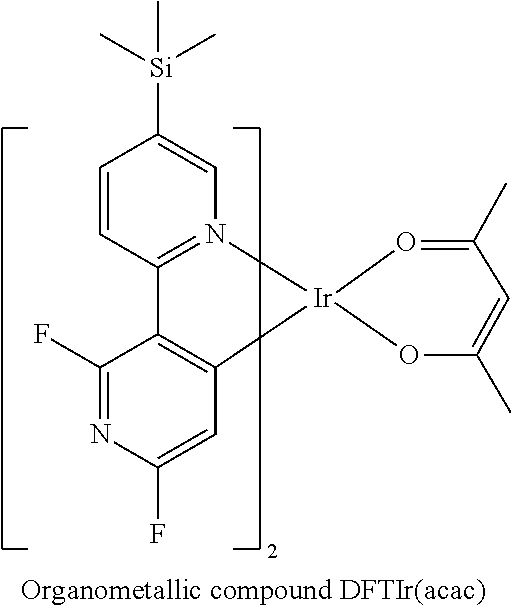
[Ir]12(N3=C(C=CC([Si](C)(C)C)=C3)C3=C1C=C(F)N=C3F)OC(C)=CC(C)=O2
